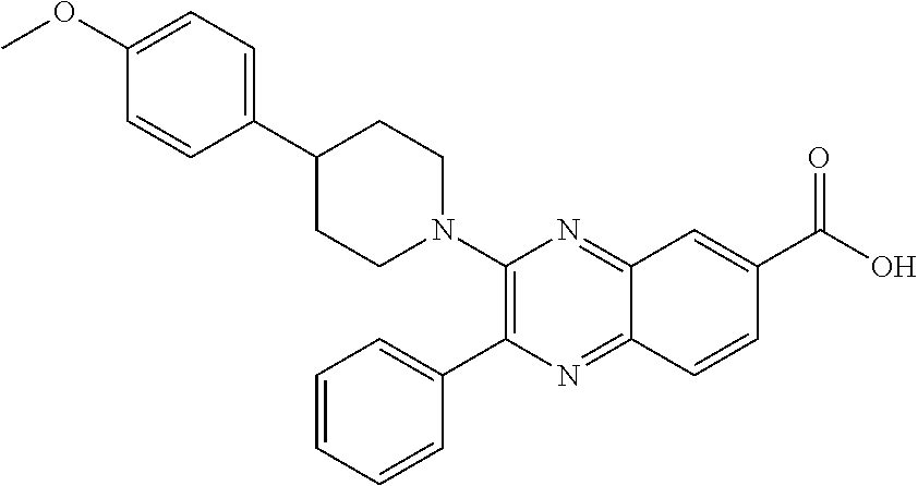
C1(N2CCC(C3=CC=C(OC)C=C3)CC2)=C(C2=CC=CC=C2)N=C2C(=N1)C=C(C(O)=O)C=C2
